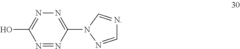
N1=C(O)N=NC(N2N=CN=C2)=N1
